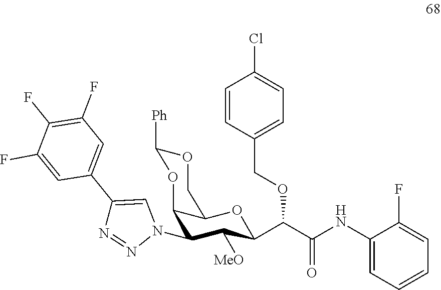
C12C(N3C=C(C4=CC(F)=C(F)C(F)=C4)N=N3)C([MeO])C(C(C(NC3=CC=CC=C3F)=O)OCC3=CC=C(Cl)C=C3)OC1COC([Ph])O2
